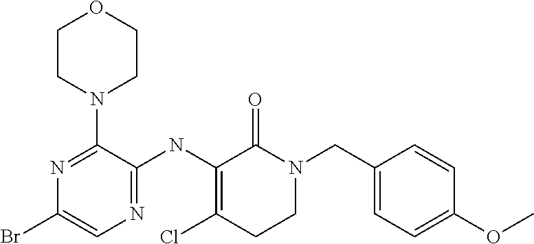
N1=C(N2CCOCC2)C(NC2=C(Cl)CCN(CC3=CC=C(OC)C=C3)C2=O)=NC=C1Br
